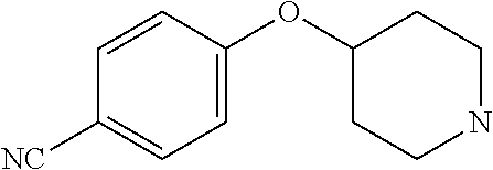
C1(OC2CCNCC2)=CC=C([NC])C=C1
